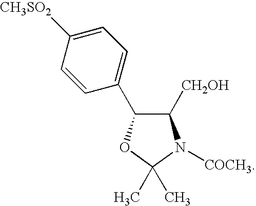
C1=C([CH3SO2])C=CC(C2C([CH2OH])N([COCH3])C(C)(C)O2)=C1
